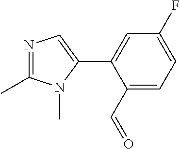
C1=C(C2=CN=C(C)N2C)C(C=O)=CC=C1F
